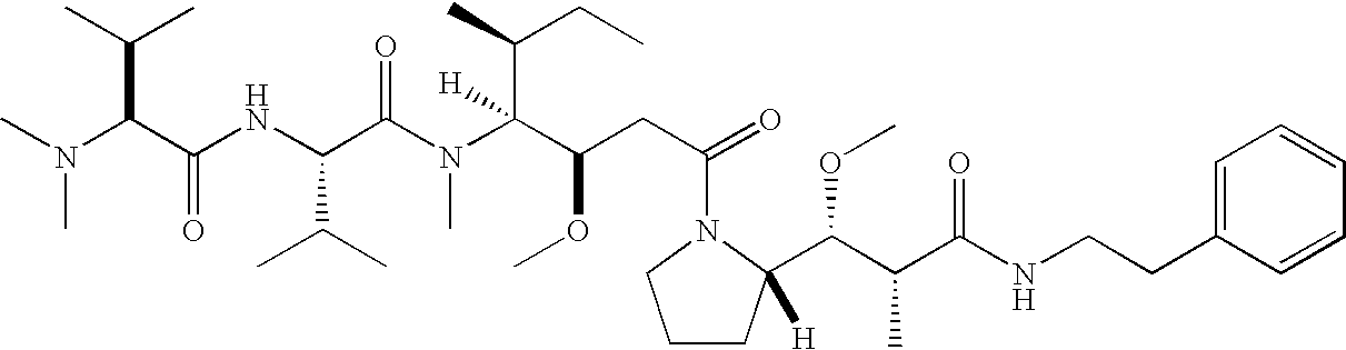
N(C(C(NC(C(N(C(C(CC(=O)N1CCCC1(C(C(C(NCCC1=CC=CC=C1)=O)C)OC)[H])OC)(C(CC)C)[H])C)=O)C(C)C)=O)C(C)C)(C)C
